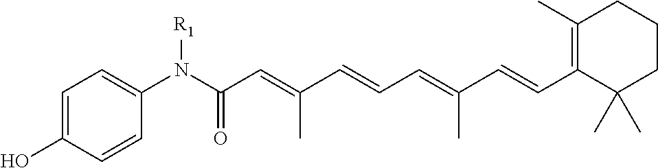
C1=C(N(C(C=C(C=CC=C(C=CC2=C(C)CCCC2(C)C)C)C)=O)[R1])C=CC(O)=C1
